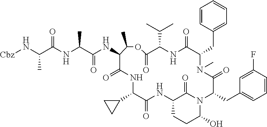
C(C(NC(C(NC1C(=O)NC(C2CC2)C(=O)NC2CCC(O)N(C2=O)C(CC2=CC=CC(F)=C2)C(=O)N(C)C(CC2=CC=CC=C2)C(=O)NC(C(C)C)C(=O)OC1C)=O)C)=O)(N[Cbz])C
